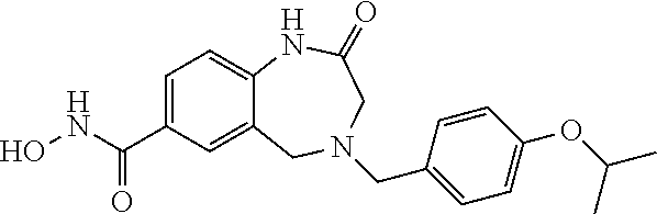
C12=CC(C(NO)=O)=CC=C1NC(=O)CN(CC1=CC=C(OC(C)C)C=C1)C2
